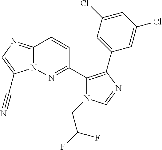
N12C(=NC=C1C#N)C=CC(C1=C(C3=CC(Cl)=CC(Cl)=C3)N=CN1CC(F)F)=N2
